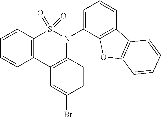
C12=C(C3=C(N(C4=CC=CC5=C4OC4=C5C=CC=C4)S1(=O)=O)C=CC(Br)=C3)C=CC=C2
